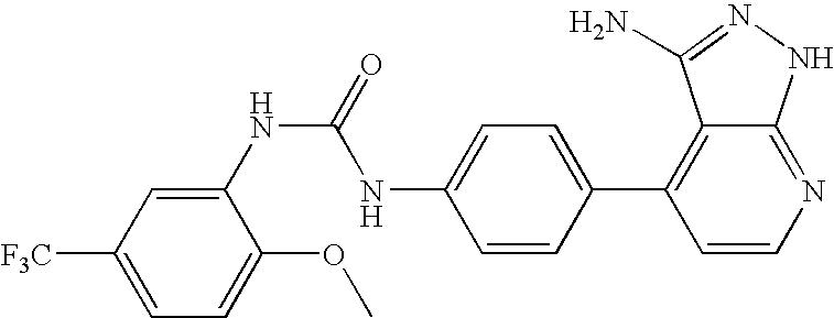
N(C(NC1=CC=C(C2=C3C(=NC=C2)NN=C3N)C=C1)=O)C1=CC([F3C])=CC=C1OC
